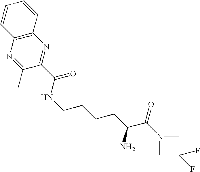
N1=C(C)C(C(NCCCCC(C(N2CC(F)(F)C2)=O)N)=O)=NC2=C1C=CC=C2
